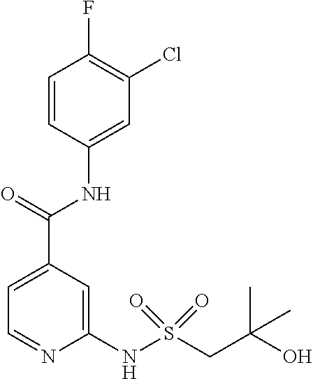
C1=C(C(=O)NC2=CC(Cl)=C(F)C=C2)C=C(NS(CC(O)(C)C)(=O)=O)N=C1
